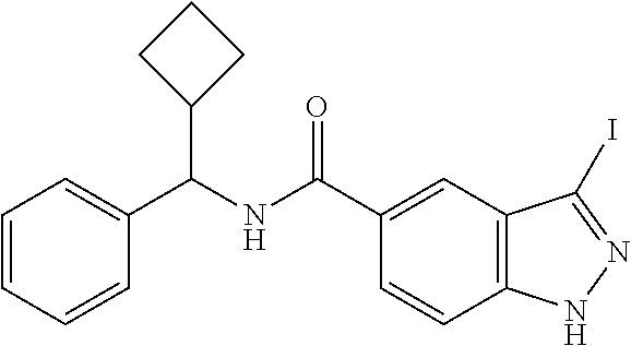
C1(C(NC(C2=CC3=C(C=C2)NN=C3I)=O)C2CCC2)=CC=CC=C1
